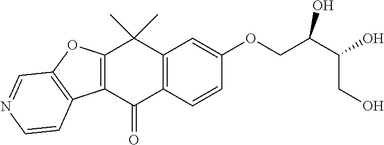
C12=C(C(=O)C3=C(C1(C)C)C=C(OCC(C(O)CO)O)C=C3)C1=C(O2)C=NC=C1
